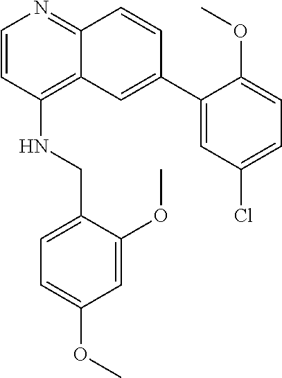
C1=CC(NCC2=CC=C(OC)C=C2OC)=C2C(=N1)C=CC(C1=CC(Cl)=CC=C1OC)=C2
